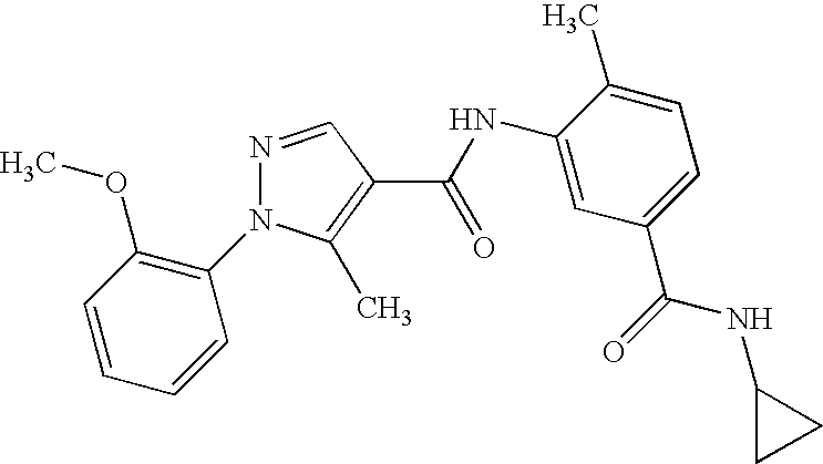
N1=CC(C(=O)NC2=CC(C(=O)NC3CC3)=CC=C2C)=C(C)N1C1=C(OC)C=CC=C1
